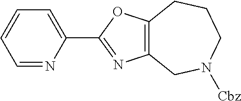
C1=NC(C2=NC3=C(O2)CCCN([Cbz])C3)=CC=C1
